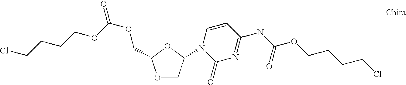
O1CC(N2C(=O)N=C(NC(OCCCCCl)=O)C=C2)OC1COC(OCCCCCl)=O
